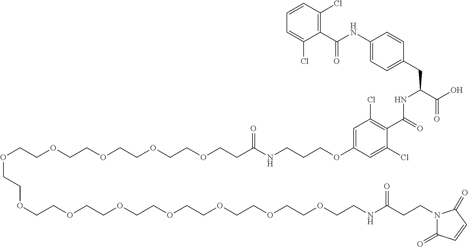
C1=CC(Cl)=C(C(NC2=CC=C(CC(NC(=O)C3=C(Cl)C=C(OCCCNC(CCOCCOCCOCCOCCOCCOCCOCCOCCOCCOCCOCCOCCNC(CCN4C(=O)C=CC4=O)=O)=O)C=C3Cl)C(=O)O)C=C2)=O)C(Cl)=C1
